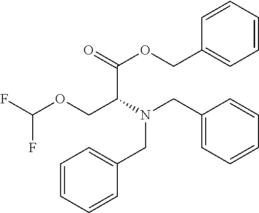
C(C(N(CC1=CC=CC=C1)CC1=CC=CC=C1)COC(F)F)(=O)OCC1=CC=CC=C1
